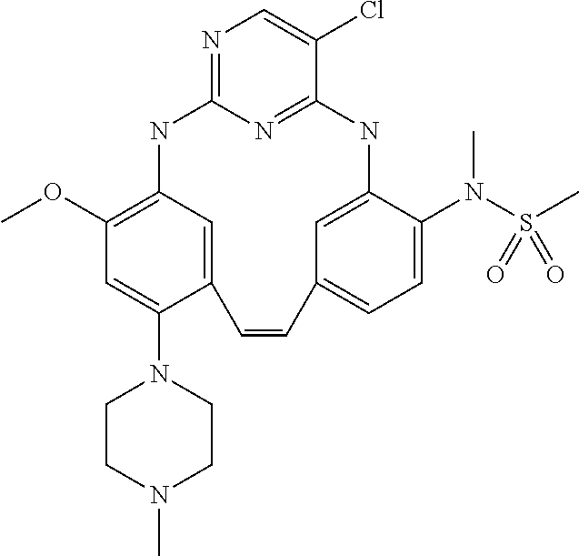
N1=C2N=C(C(Cl)=C1)NC1=CC(=CC=C1N(S(C)(=O)=O)C)C=CC1=CC(=C(OC)C=C1N1CCN(C)CC1)N2
